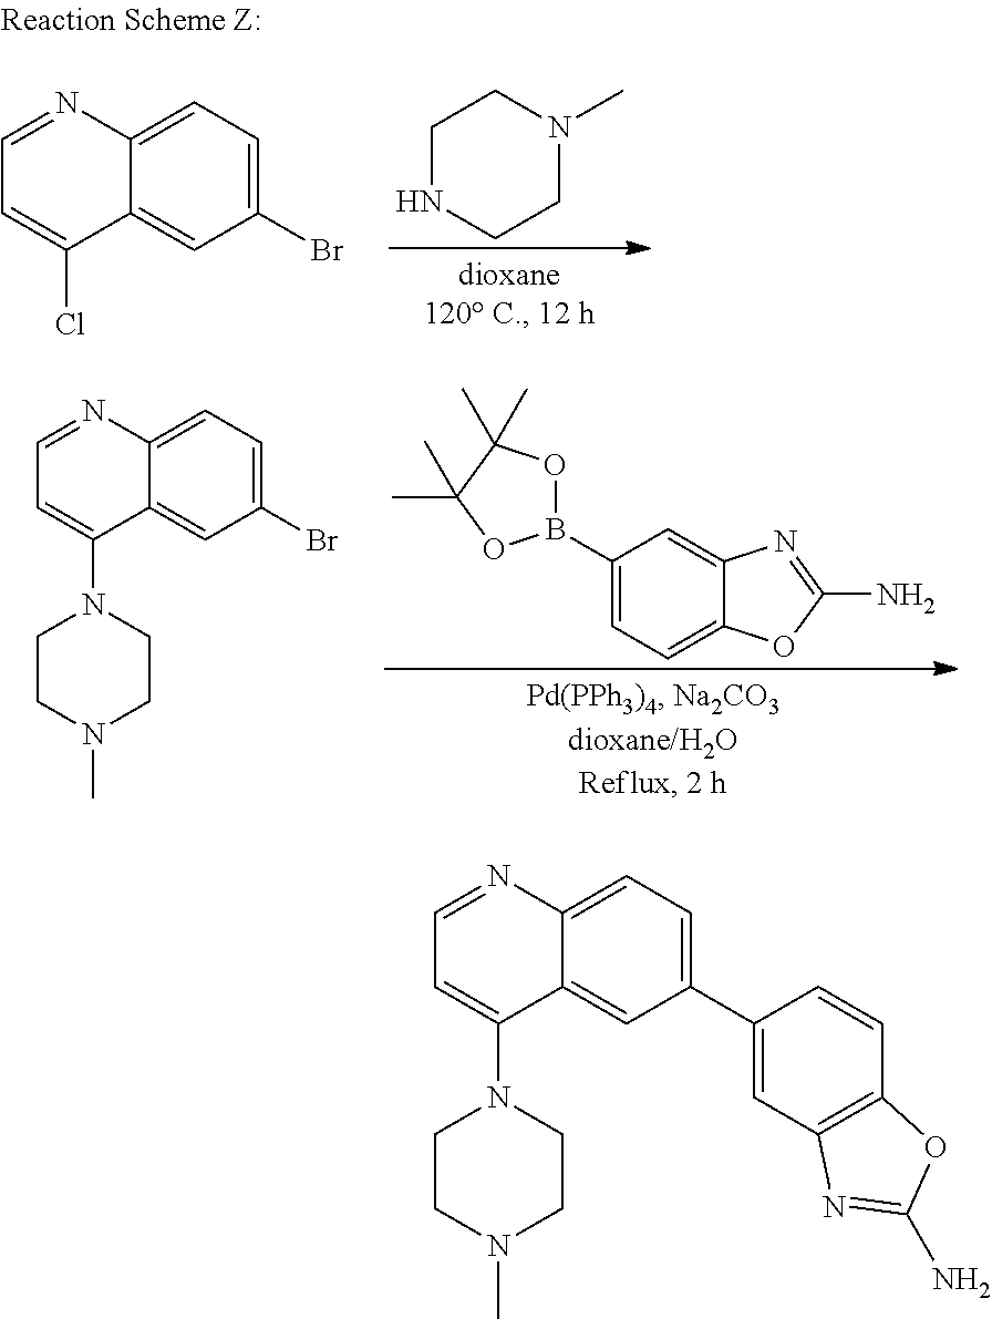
C1(Br)=CC=C2C(=C1)C(Cl)=CC=N2.C1NCCN(C)C1.C1(Br)=CC=C2C(=C1)C(N1CCN(C)CC1)=CC=N2.C1(B2OC(C)(C)C(C)(C)O2)=CC=C2C(=C1)N=C(N)O2.C1(C2=CC3=C(C=C2)OC(N)=N3)=CC=C2C(=C1)C(N1CCN(C)CC1)=CC=N2
